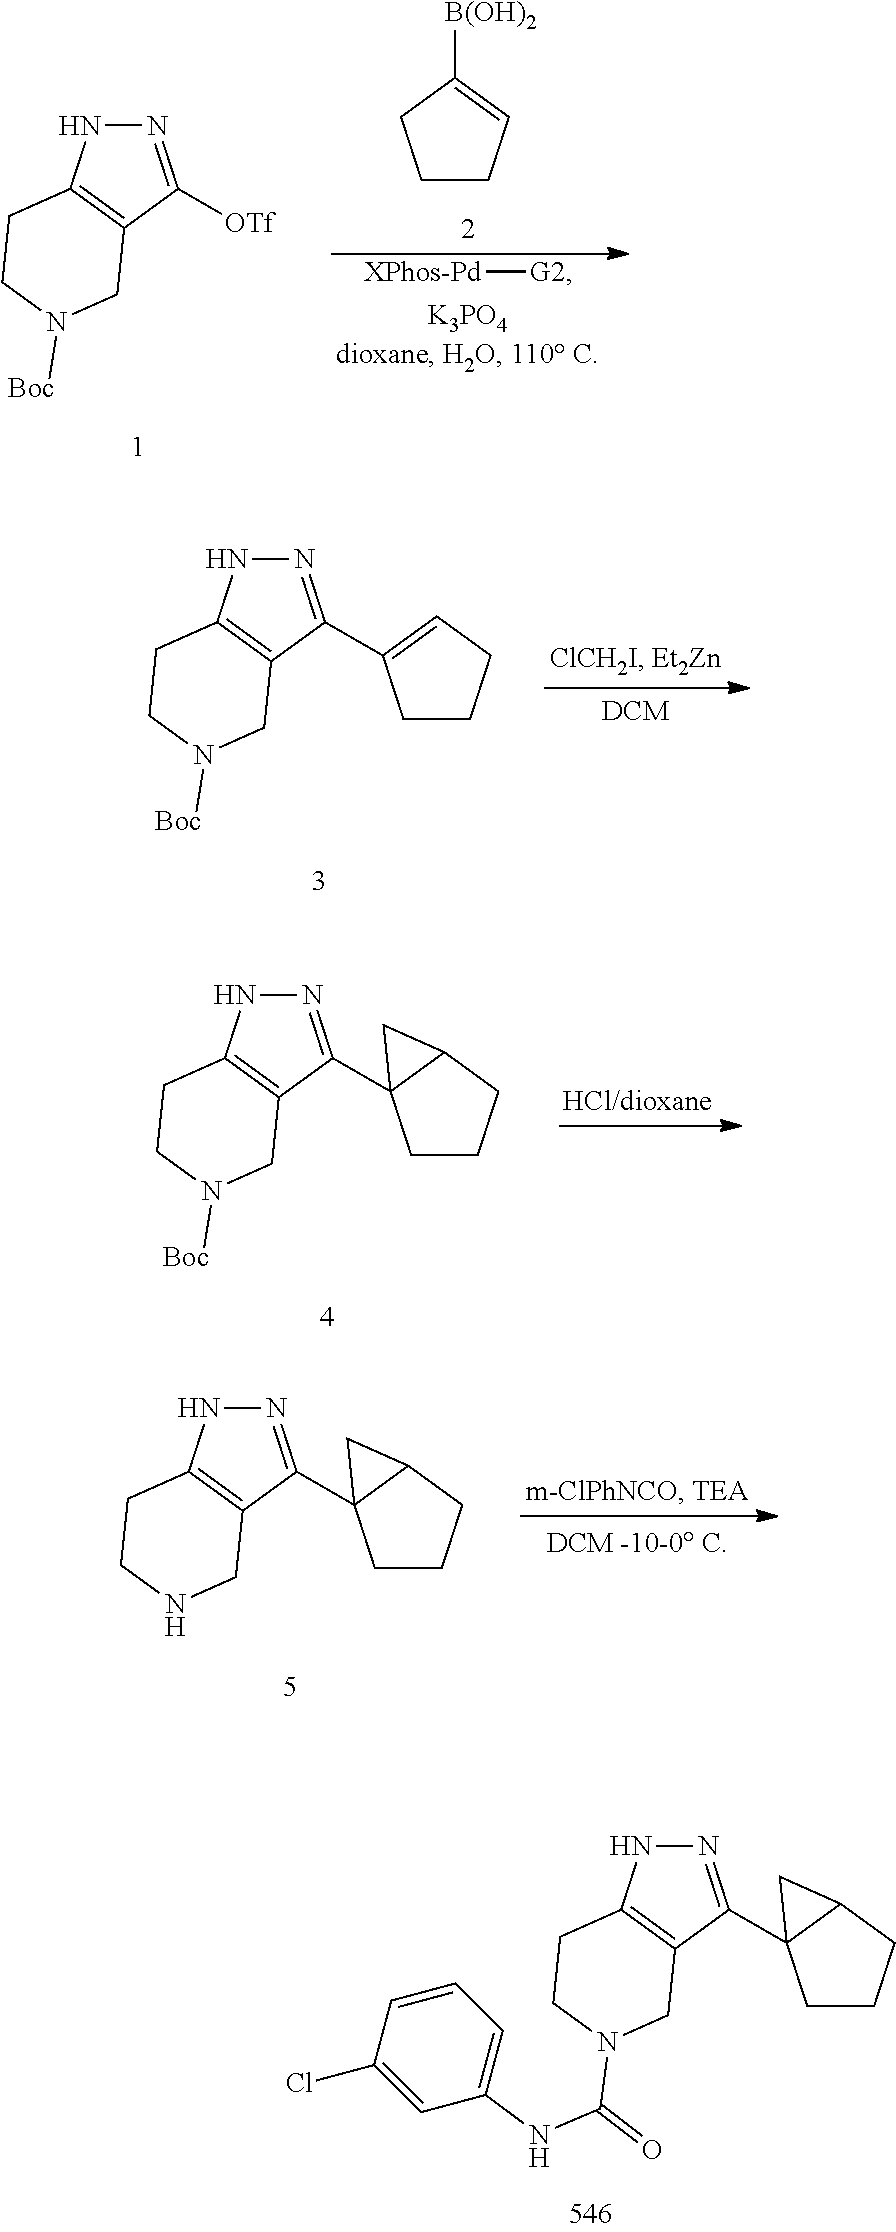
N1=C(C2=CCCC2)C2=C(N1)CCN([Boc])C2.N1=C(C23CCCC2C3)C2=C(N1)CCN(C(=O)NC1=CC=CC(Cl)=C1)C2.N1=C([OTf])C2=C(N1)CCN([Boc])C2.C1CC=C([B(OH)2])C1.[XPhos-Pd][G2].N1=C(C23CCCC2C3)C2=C(N1)CCN([Boc])C2.N1=C(C23CCCC2C3)C2=C(N1)CCNC2
